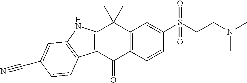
C12=C(C(=O)C3=C(C1(C)C)C=C(S(CCN(C)C)(=O)=O)C=C3)C1=C(N2)C=C(C#N)C=C1
